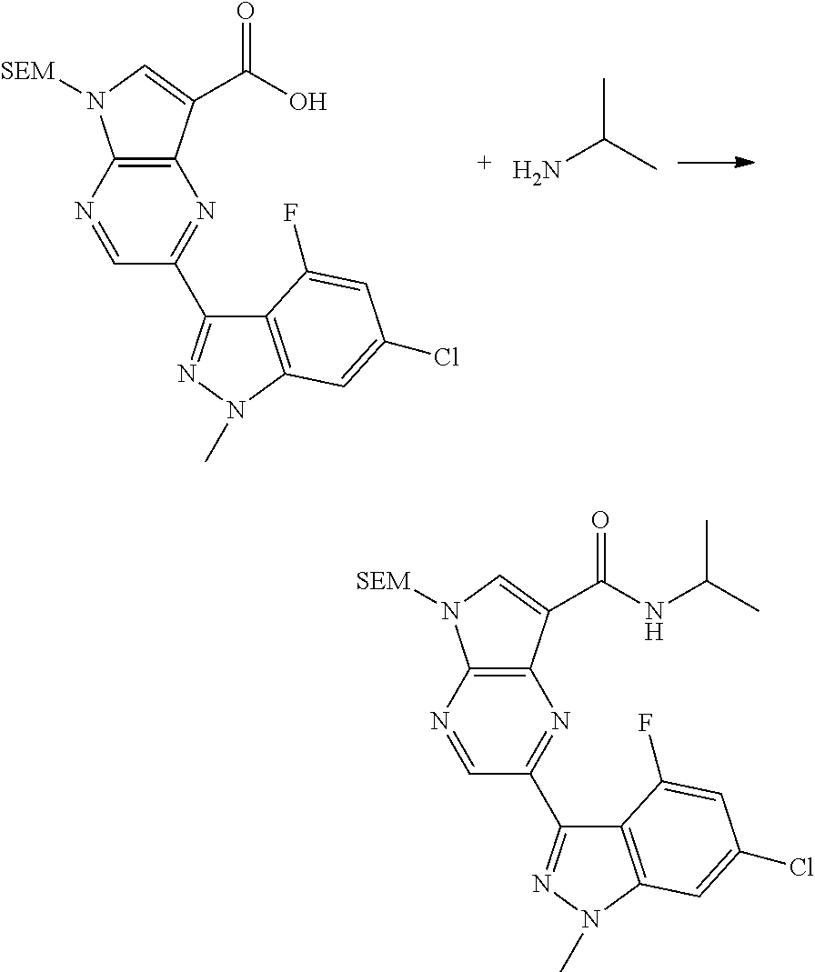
N1=CC(C2=NN(C)C3=C2C(F)=CC(Cl)=C3)=NC2=C1N([SEM])C=C2C(O)=O.NC(C)C.N1=CC(C2=NN(C)C3=C2C(F)=CC(Cl)=C3)=NC2=C1N([SEM])C=C2C(NC(C)C)=O
